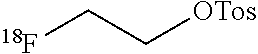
[18F]CC[OTos]
